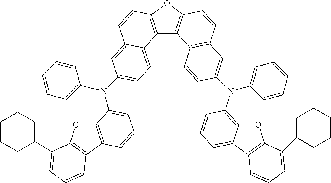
C12=C(OC3=C1C1=C(C=C3)C=C(N(C3=CC=CC=C3)C3=C4OC5=C(C4=CC=C3)C=CC=C5C3CCCCC3)C=C1)C=CC1=CC(N(C3=CC=CC=C3)C3=CC=CC4=C3OC3=C4C=CC=C3C3CCCCC3)=CC=C21
